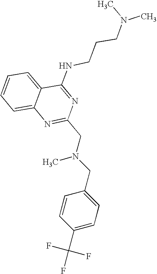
C1=CC=C2C(=C1)N=C(CN(CC1=CC=C(C(F)(F)F)C=C1)C)N=C2NCCCN(C)C
